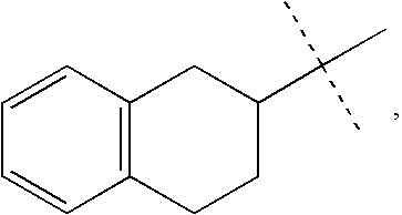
C1=CC2=C(C=C1)CCC(C(C)(C)C)C2
